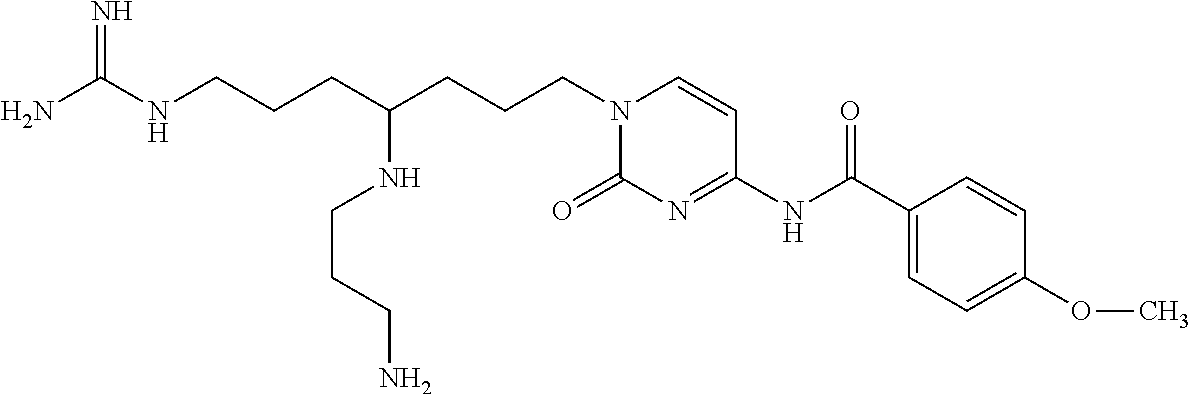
NC(NCCCC(CCCN1C(=O)N=C(NC(C2=CC=C(OC)C=C2)=O)C=C1)NCCCN)=N
